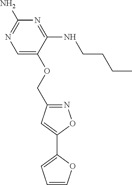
C1=C(OCC2=NOC(C3=CC=CO3)=C2)C(NCCCC)=NC(N)=N1
